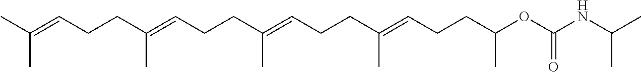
C(C(=CCCC(=CCCC(OC(NC(C)C)=O)C)C)C)CC=C(C)CCC=C(C)C
